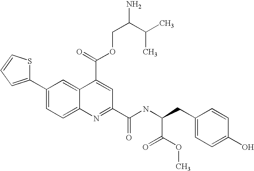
C1(C2=CC=C3C(=C2)C(C(=O)OCC(C(C)C)N)=CC(C(NC(CC2=CC=C(O)C=C2)C(=O)OC)=O)=N3)=CC=CS1
